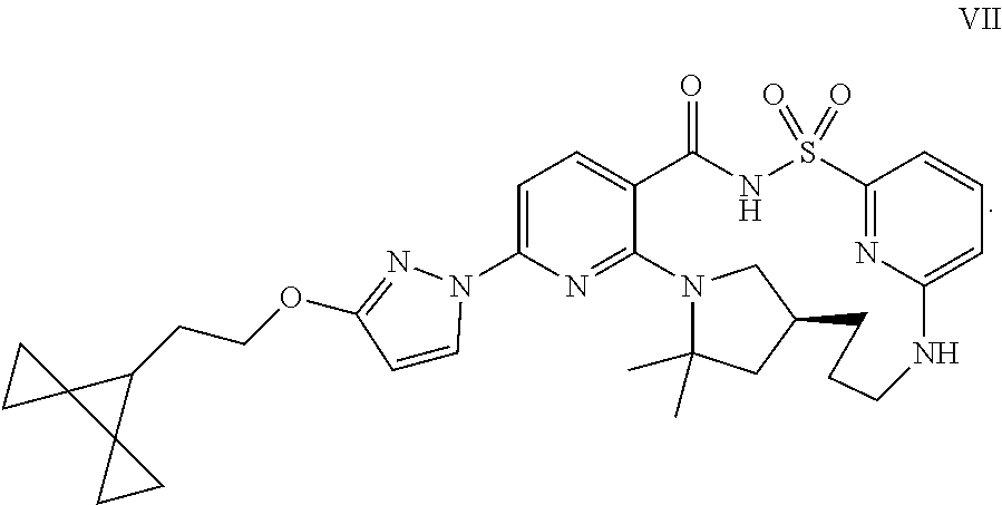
N12C(C)(C)CC(C1)CCCNC1=CC=CC(=N1)S(=O)(=O)NC(=O)C1=CC=C(N3C=CC(OCCC4C5(C46CC6)CC5)=N3)N=C21
